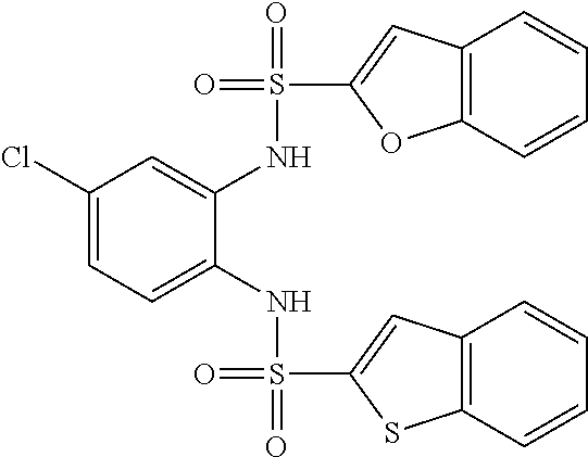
C1(Cl)=CC=C(NS(=O)(C2=CC3=C(S2)C=CC=C3)=O)C(NS(=O)(C2=CC3=C(O2)C=CC=C3)=O)=C1
